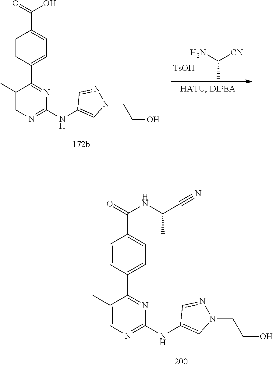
NC([CN])C.[TsOH].C1=CC(C2=NC(NC3=CN(CCO)N=C3)=NC=C2C)=CC=C1C(=O)O.C1=CC(C2=NC(NC3=CN(CCO)N=C3)=NC=C2C)=CC=C1C(=O)NC(C)C#N
